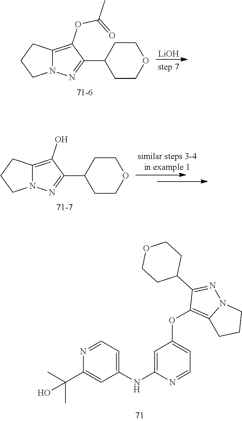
N1=CC=C(NC2=CC(OC3=C4N(N=C3C3CCOCC3)CCC4)=CC=N2)C=C1C(C)(C)O.N12C(=C(OC(=O)C)C(C3CCOCC3)=N1)CCC2.[LiOH].N12C(=C(O)C(C3CCOCC3)=N1)CCC2
